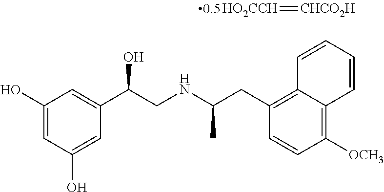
C1(O)=CC(O)=CC(C(CNC(CC2=C3C(=C([OCH3])C=C2)C=CC=C3)C)O)=C1.[HO2CCH]=[CHCO2H]
